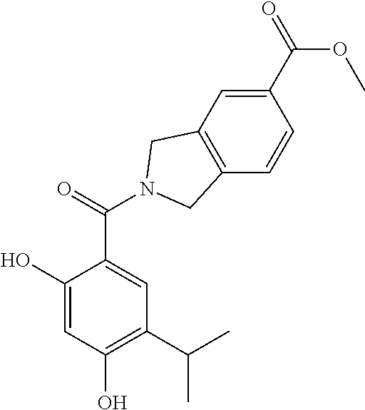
C1(O)=CC(O)=C(C(C)C)C=C1C(=O)N1CC2=C(C=CC(C(OC)=O)=C2)C1
